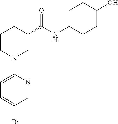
C1CN(C2=CC=C(Br)C=N2)CC(C(NC2CCC(O)CC2)=O)C1
